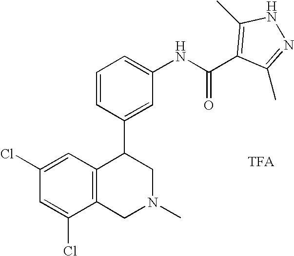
C1(Cl)=CC(Cl)=CC2=C1CN(C)CC2C1=CC(NC(=O)C2=C(C)NN=C2C)=CC=C1
